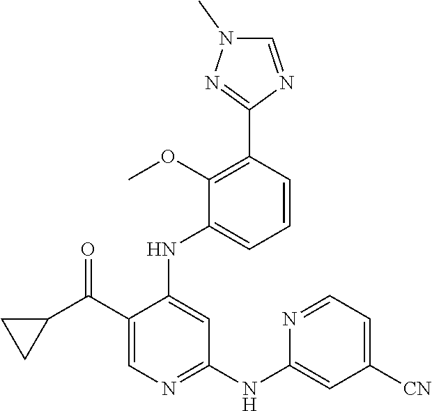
C1=CC(C2=NN(C)C=N2)=C(OC)C(NC2=CC(NC3=CC([CN])=CC=N3)=NC=C2C(C2CC2)=O)=C1
